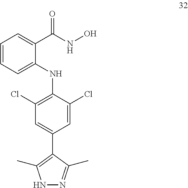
C1=CC=C(NC2=C(Cl)C=C(C3=C(C)NN=C3C)C=C2Cl)C(C(NO)=O)=C1
